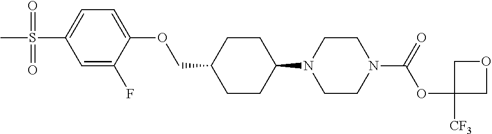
C1CC(N2CCN(C(OC3([CF3])COC3)=O)CC2)CCC1COC1=CC=C(S(=O)(=O)C)C=C1F
